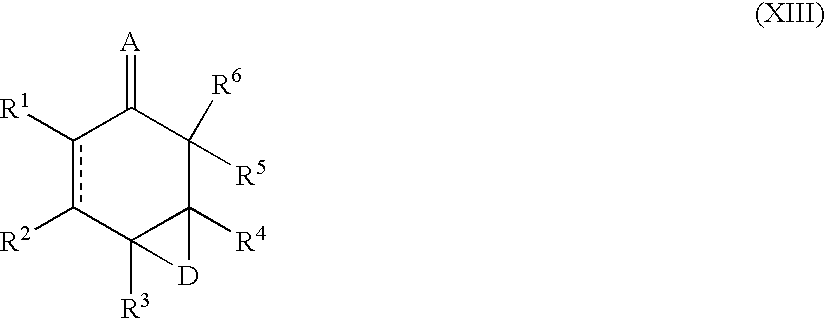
c1([R1])c([R2])C2([R3])C([R4])(C([R6])([R5])C1=[A])[D]2
